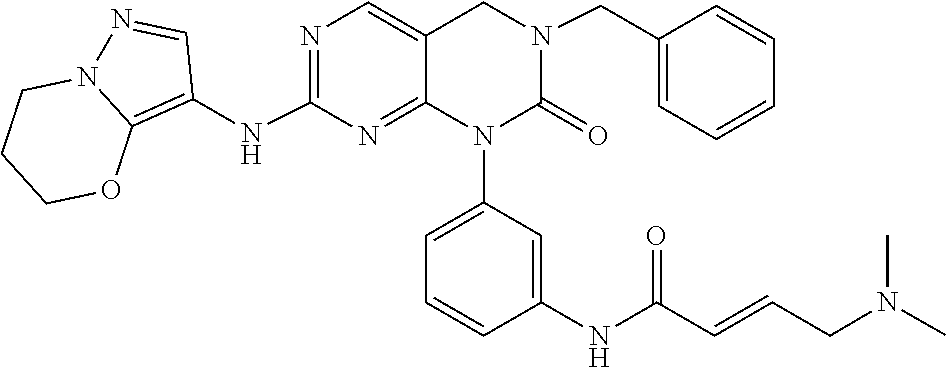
CN(CC=CC(NC1=CC(N2C(=O)N(CC3=CC=CC=C3)CC3=CN=C(NC4=C5OCCCN5N=C4)N=C23)=CC=C1)=O)C
